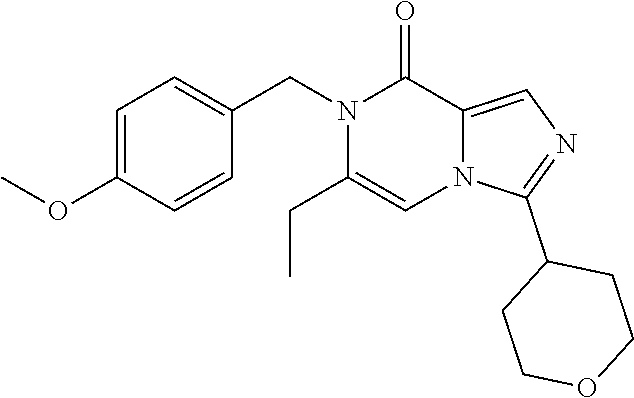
C1=C(OC)C=CC(CN2C(CC)=CN3C(=CN=C3C3CCOCC3)C2=O)=C1
